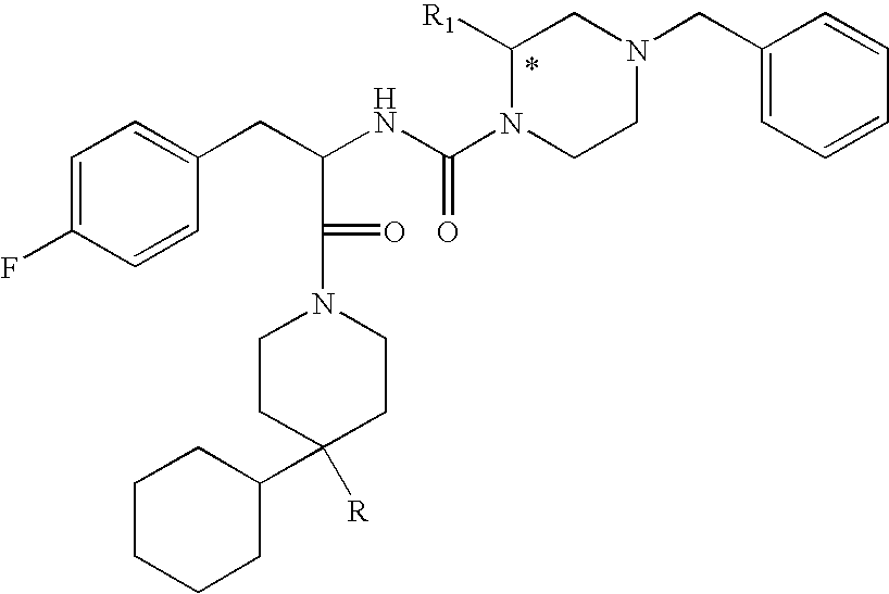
C1=C(F)C=CC(CC(NC(N2CCN(CC3=CC=CC=C3)CC2[R1])=O)C(N2CCC(C3CCCCC3)([R])CC2)=O)=C1
